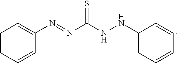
C1=CC=CC(N=NC(NNC2=CC=CC=C2)=S)=C1
